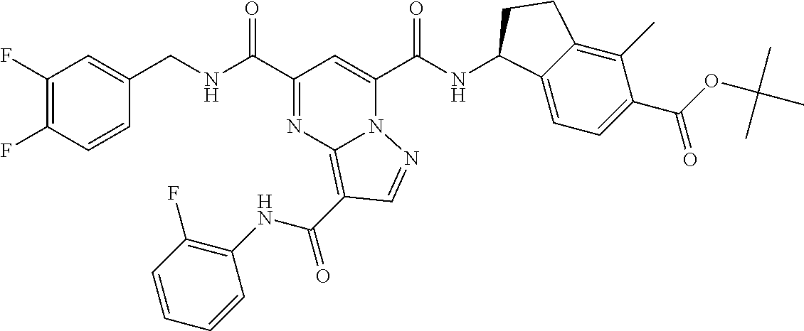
C1(F)=C(F)C=CC(CNC(C2=NC3=C(C(NC4=C(F)C=CC=C4)=O)C=NN3C(C(NC3C4=CC=C(C(OC(C)(C)C)=O)C(C)=C4CC3)=O)=C2)=O)=C1
